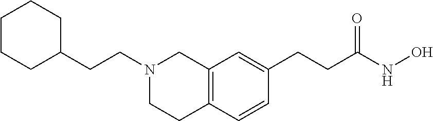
C12=C(C=CC(CCC(NO)=O)=C1)CCN(CCC1CCCCC1)C2
